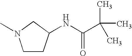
C1N(C)CCC1NC(C(C)(C)C)=O
